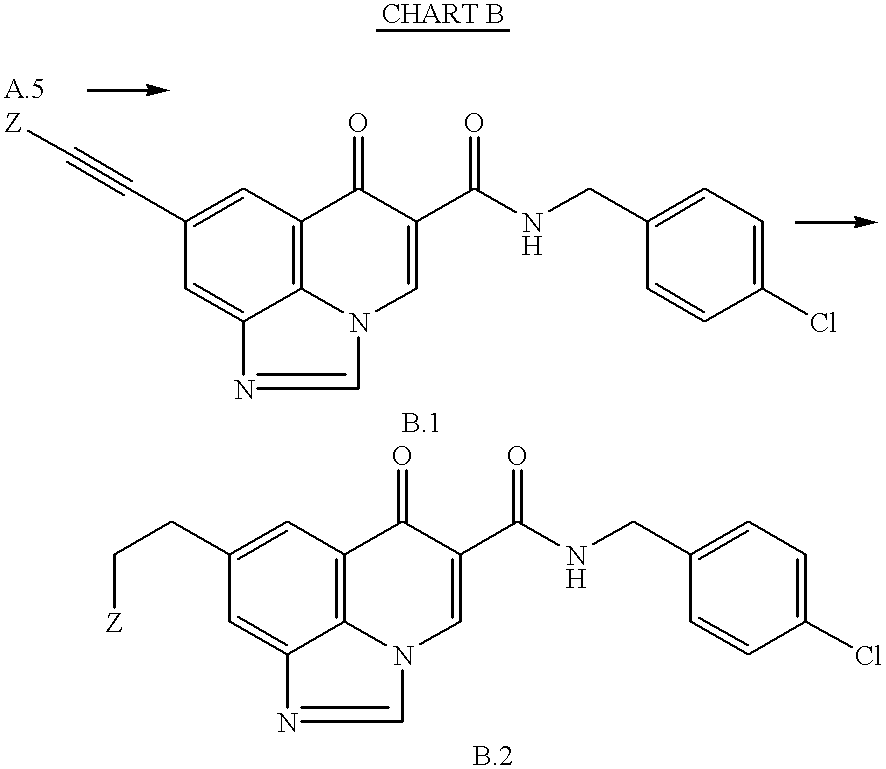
C1(C#C[Z])=CC2=C3C(=C1)N=CN3C=C(C(NCC1=CC=C(Cl)C=C1)=O)C2=O.C1(CC[Z])=CC2=C3C(=C1)N=CN3C=C(C(NCC1=CC=C(Cl)C=C1)=O)C2=O
